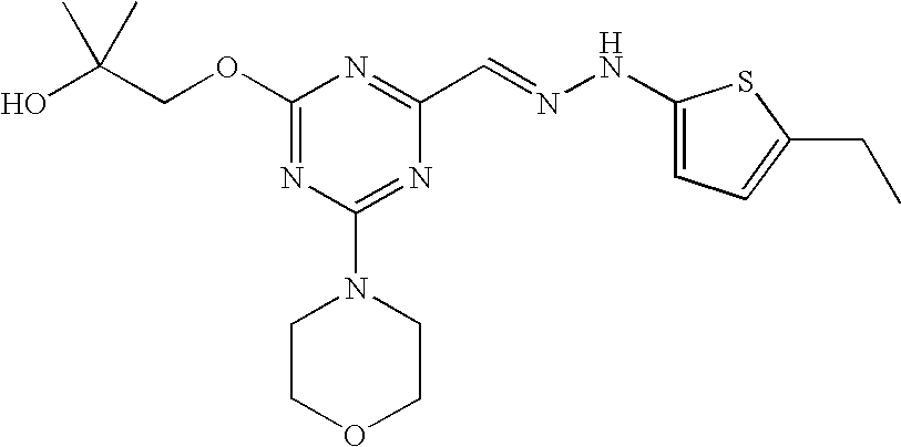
C(COC1=NC(N2CCOCC2)=NC(C=NNC2=CC=C(CC)S2)=N1)(O)(C)C
